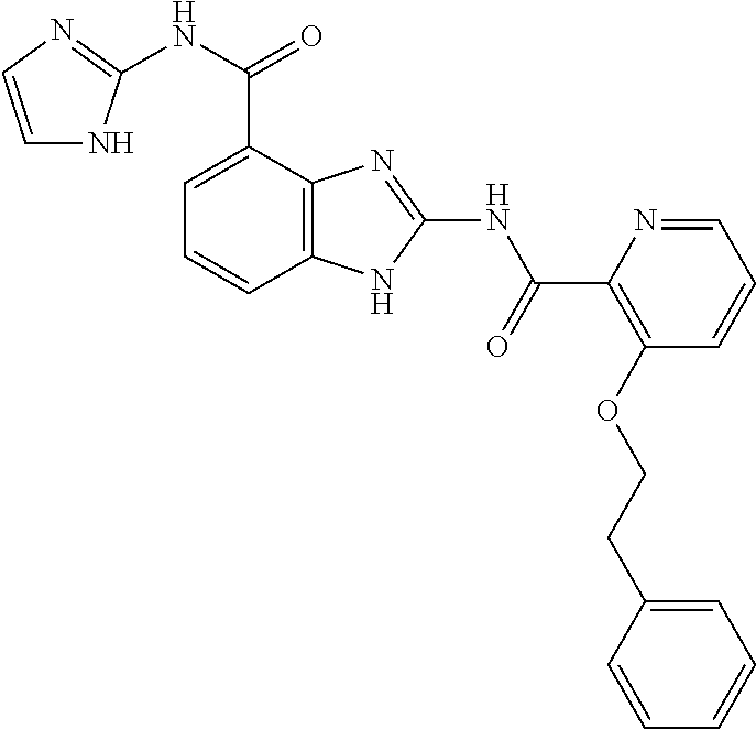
C12=C(C=CC=C1C(NC1=NC=CN1)=O)NC(NC(=O)C1=C(OCCC3=CC=CC=C3)C=CC=N1)=N2
